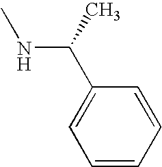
C1=CC=CC(C(C)NC)=C1
